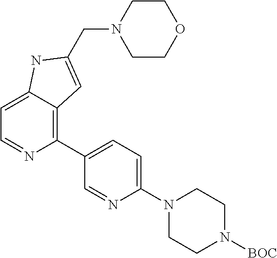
C1=C2C(=C(C3=CC=C(N4CCN([BOC])CC4)N=C3)N=C1)C=C(CN1CCOCC1)N2
